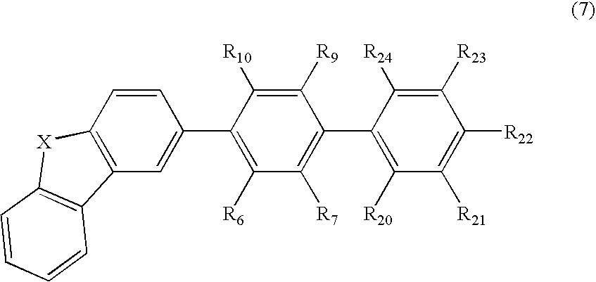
C1=CC2=C(C=C1C1=C([R6])C([R7])=C(C3=C([R20])C([R21])=C([R22])C([R23])=C3[R24])C([R9])=C1[R10])C1=C([X]2)C=CC=C1
